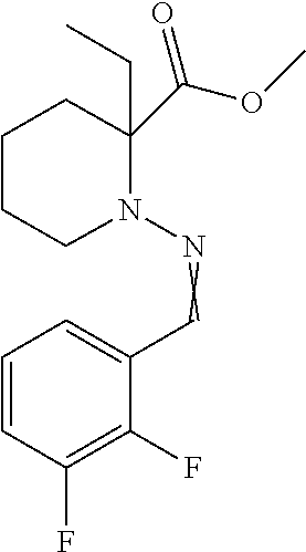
N1(N=CC2=CC=CC(F)=C2F)C(C(OC)=O)(CC)CCCC1
